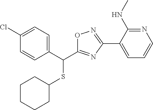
C1CCCC(SC(C2=CC=C(Cl)C=C2)C2=NC(C3=CC=CN=C3NC)=NO2)C1
